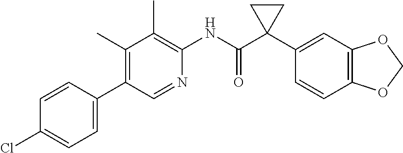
C1(C)=C(C2=CC=C(Cl)C=C2)C=NC(NC(C2(C3=CC4=C(C=C3)OCO4)CC2)=O)=C1C
